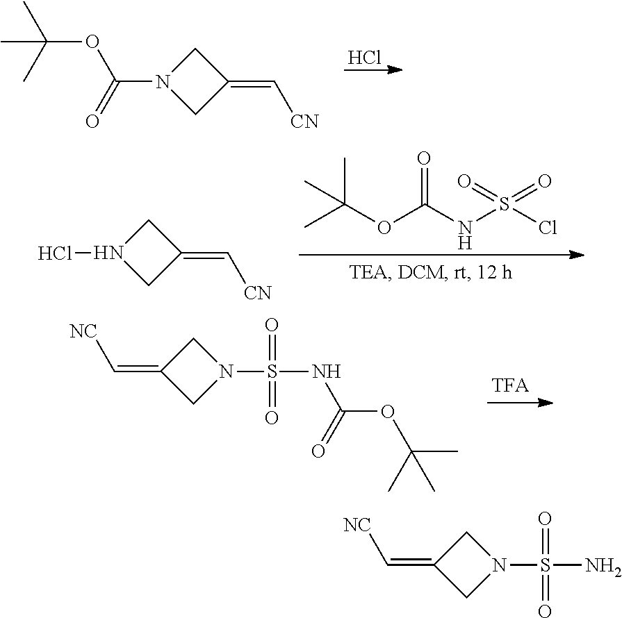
Cl.C(OC(N1CC(=C[CN])C1)=O)(C)(C)C.C(OC(NS(Cl)(=O)=O)=O)(C)(C)C.N1(Cl)CC(=C[CN])C1.N1(S(NC(OC(C)(C)C)=O)(=O)=O)CC(=C[NC])C1.N1(S(N)(=O)=O)CC(=C[NC])C1
